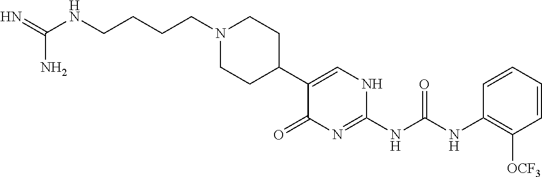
C1(C2CCN(CCCCNC(=N)N)CC2)=CNC(NC(NC2=C([OCF3])C=CC=C2)=O)=NC1=O
